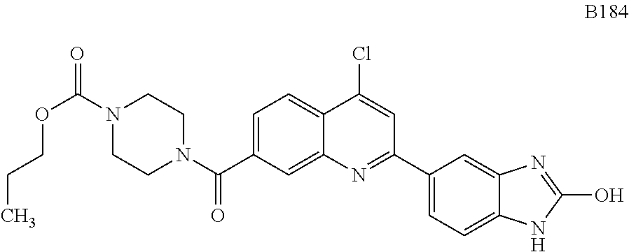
C1=C(C(N2CCN(C(=O)OCCC)CC2)=O)C=C2C(=C1)C(Cl)=CC(C1=CC=C3C(=C1)N=C(O)N3)=N2
